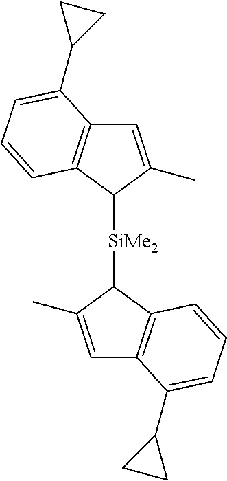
C1([SiMe2]C2C(C)=CC3=C2C=CC=C3C2CC2)C(C)=CC2=C1C=CC=C2C1CC1
